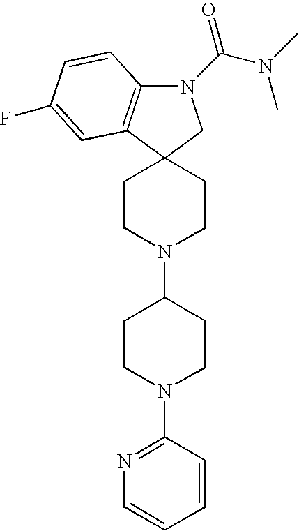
N1(C(N(C)C)=O)C2=C(C3(C1)CCN(C1CCN(C4=NC=CC=C4)CC1)CC3)C=C(F)C=C2
